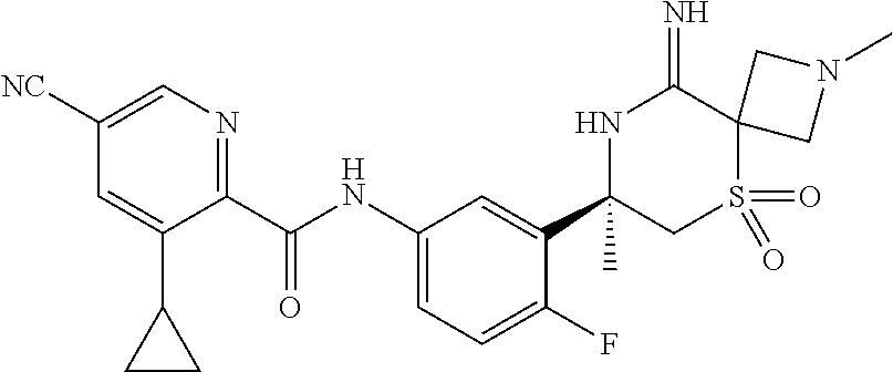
C1(C(NC2=CC=C(F)C(C3(C)CS(=O)(=O)C4(C(=N)N3)CN(C)C4)=C2)=O)=NC=C([NC])C=C1C1CC1
